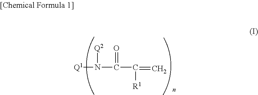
[Q1]N(C(C(=C)[R1])=O)[Q2]
